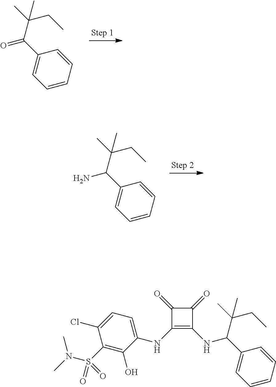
C1(C(C(CC)(C)C)=O)=CC=CC=C1.C1(C(C(CC)(C)C)N)=CC=CC=C1.C1(C(C(CC)(C)C)NC2=C(NC3=CC=C(Cl)C(S(=O)(N(C)C)=O)=C3O)C(=O)C2=O)=CC=CC=C1
